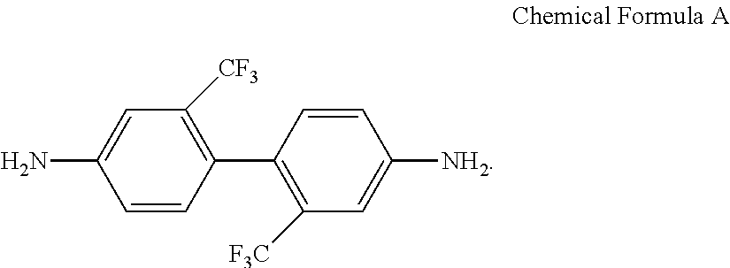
C1([CF3])=C(C2=C([F3C])C=C([NH2])C=C2)C=CC(N)=C1
